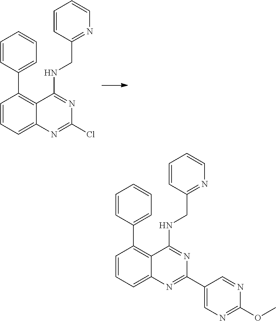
C1=CC=C2C(=C1C1=CC=CC=C1)C(NCC1=NC=CC=C1)=NC(Cl)=N2.C1=CC=C2C(=C1C1=CC=CC=C1)C(NCC1=NC=CC=C1)=NC(C1=CN=C(OC)N=C1)=N2
